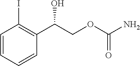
C1=CC=CC(C(COC(N)=O)O)=C1I
